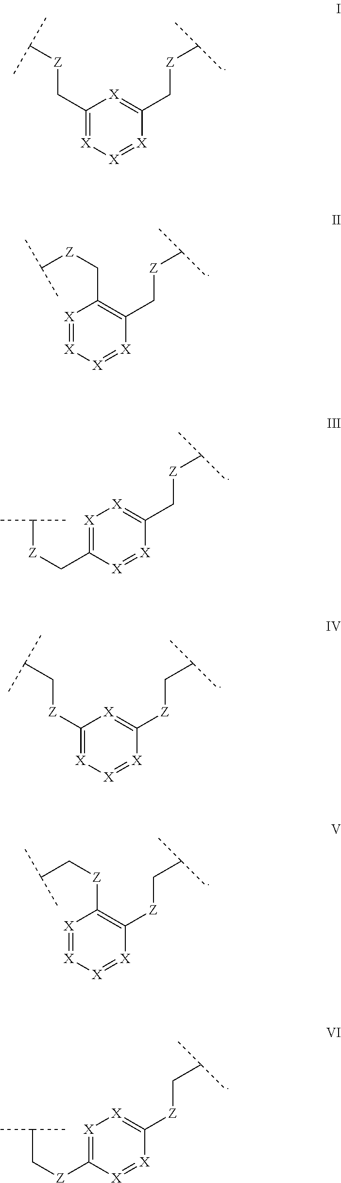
C1(C[Z]C(C)C)=[X][X]=[X]C(C[Z]C(C)C)=[X]1.[X]1=[X][X]=[X]C(C[Z]C(C)C)=C1C[Z]C(C)C.[X]1=C(C[Z]C(C)C)[X]=[X]C(C[Z]C(C)C)=[X]1.C1([Z]CC(C)C)=[X][X]=[X]C([Z]CC(C)C)=[X]1.[X]1=[X][X]=[X]C([Z]CC(C)C)=C1[Z]CC(C)C.[X]1=C([Z]CC(C)C)[X]=[X]C([Z]CC(C)C)=[X]1
